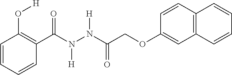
C1(C(N(N(C(=O)COC2=CC3=C(C=C2)C=CC=C3)[H])[H])=O)=C(O[H])C=CC=C1
